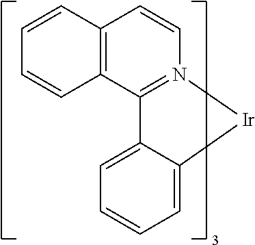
C1=CC2=C(C=C1)C1=N(C=C2)[Ir]C2=CC=CC=C12
